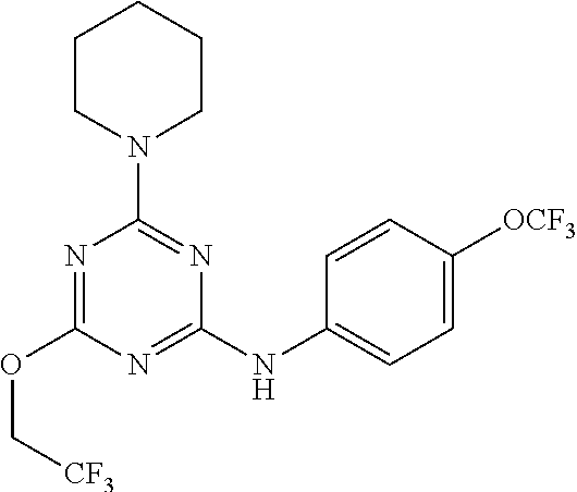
N1=C(NC2=CC=C([OCF3])C=C2)N=C(N2CCCCC2)N=C1OC[CF3]
